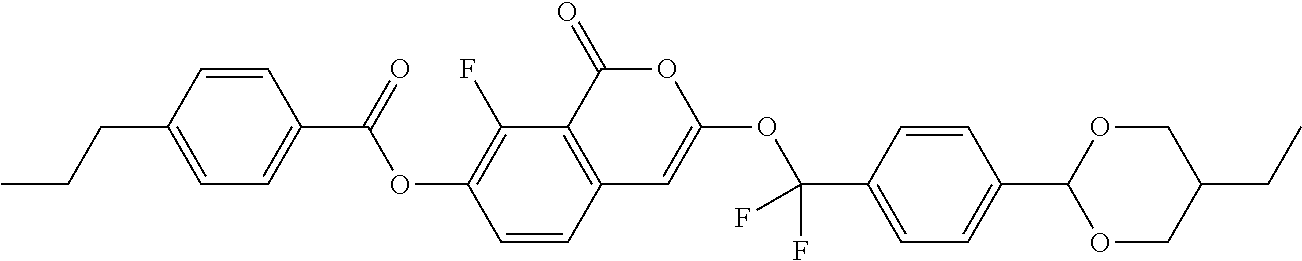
C12=C(C(=O)OC(OC(C3=CC=C(C4OCC(CC)CO4)C=C3)(F)F)=C1)C(F)=C(OC(C1=CC=C(CCC)C=C1)=O)C=C2
